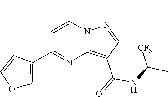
C12=C(C(=O)NC(C)[CF3])C=NN1C(C)=CC(C1=COC=C1)=N2
